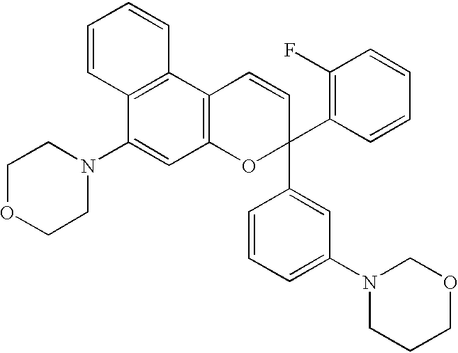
C1OCCN(C2=CC3=C(C4=C2C=CC=C4)C=CC(C2=C(F)C=CC=C2)(C2=CC(N4CCCOC4)=CC=C2)O3)C1
